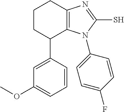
C1(C2=CC(OC)=CC=C2)C2=C(N=C(S)N2C2=CC=C(F)C=C2)CCC1
